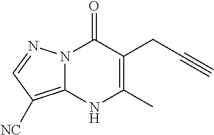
C1(CC#C)=C(C)NC2=C([NC])C=NN2C1=O
